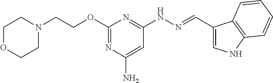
N1(CCOC2=NC(N)=CC(NN=CC3=CNC4=C3C=CC=C4)=N2)CCOCC1
